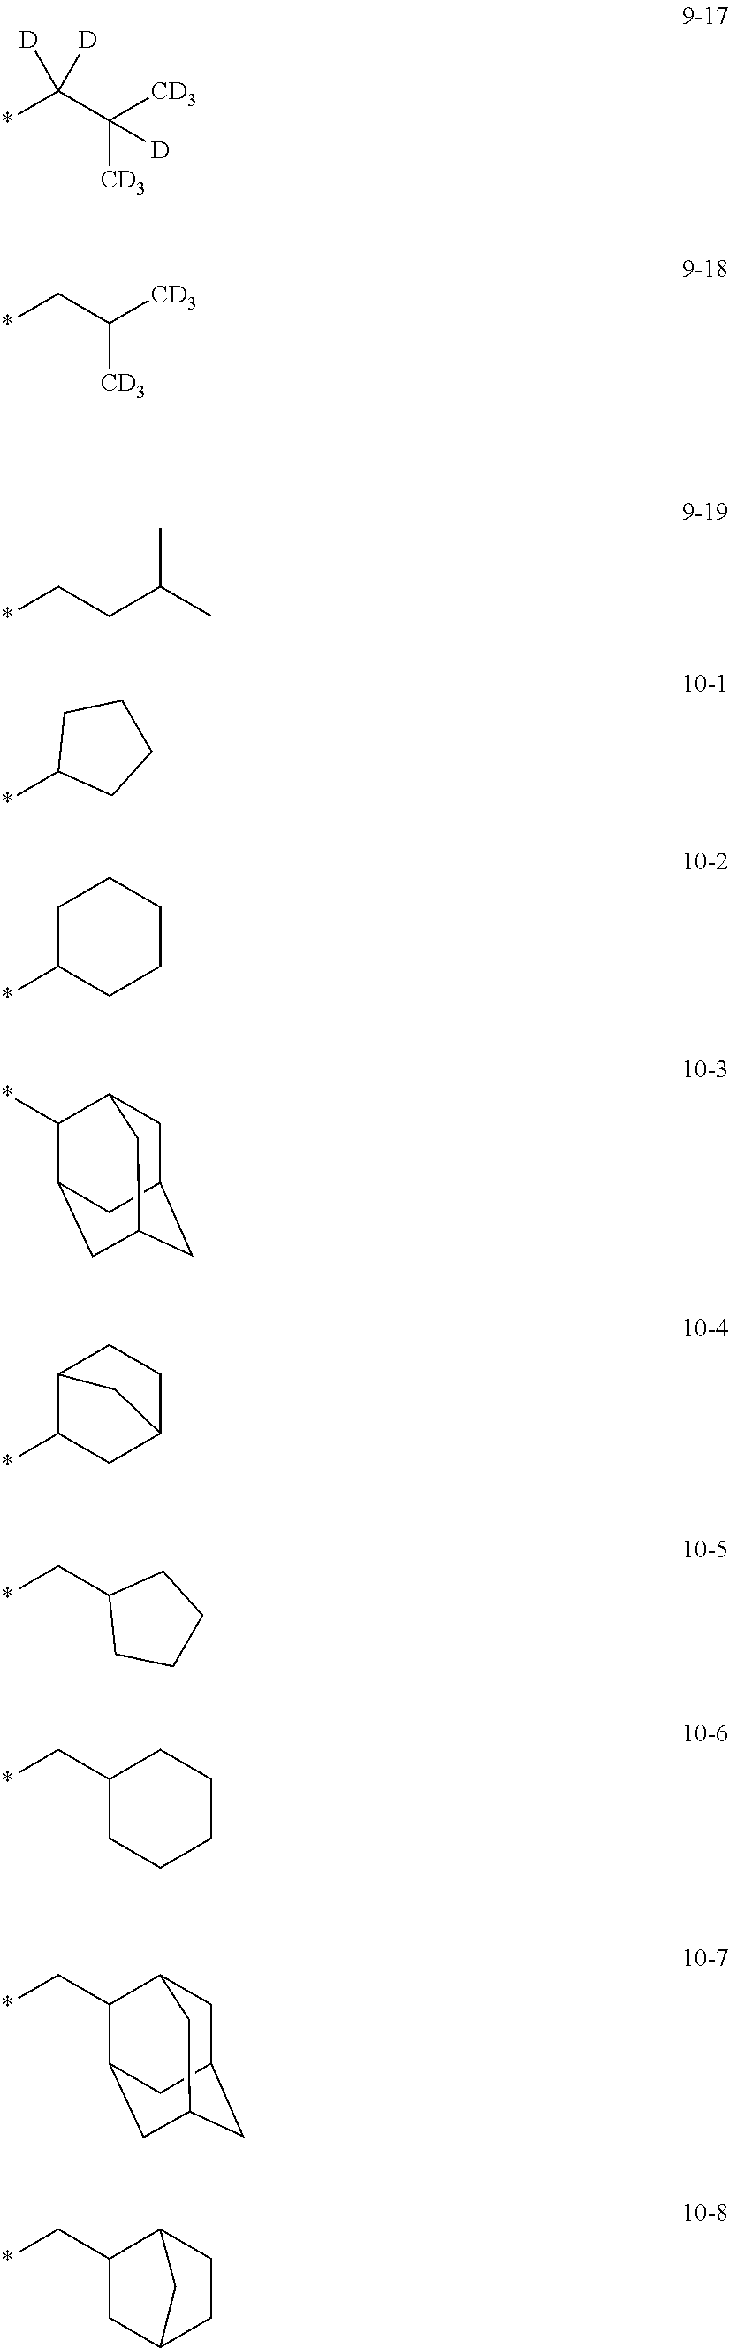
*C(C([CD3])([CD3])[D])([D])[D].*CC([CD3])[CD3].*CCC(C)C.*C1CCCC1.*C1CCCCC1.C1C2CC3CC(C(*)C1C3)C2.*C1CC2CCC1C2.*CC1CCCC1.*CC1CCCCC1.*CC1C2CC3CC(CC1C3)C2.*CC1CC2CCC1C2
